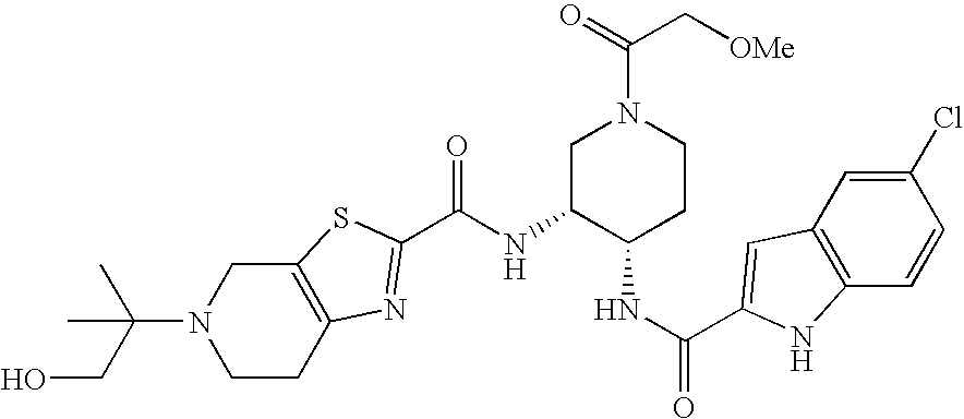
C12=C(CCN(C(CO)(C)C)C1)N=C(C(NC1C(NC(=O)C3=CC4=C(C=CC(Cl)=C4)N3)CCN(C(=O)C[OMe])C1)=O)S2
